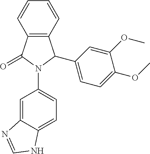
C12=C(C=CC=C1)C(C1=CC=C(OC)C(OC)=C1)N(C1=CC=C3C(=C1)N=CN3)C2=O
